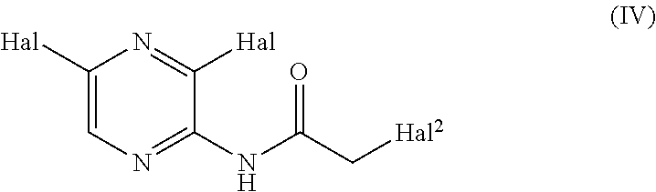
C1([Hal])=CN=C(NC(C[Hal2])=O)C([Hal])=N1
